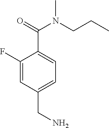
C1(F)=CC(CN)=CC=C1C(N(CCC)C)=O
